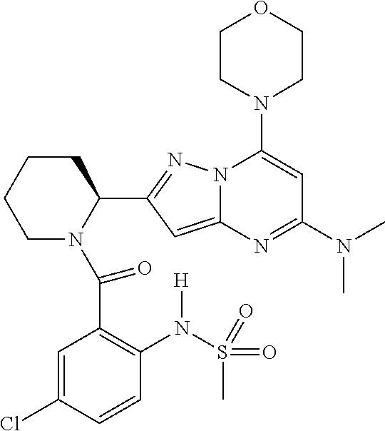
C1N(C(C2=C(N(S(=O)(C)=O)[H])C=CC(Cl)=C2)=O)C(C2=NN3C(=C2)N=C(N(C)C)C=C3N2CCOCC2)CCC1
